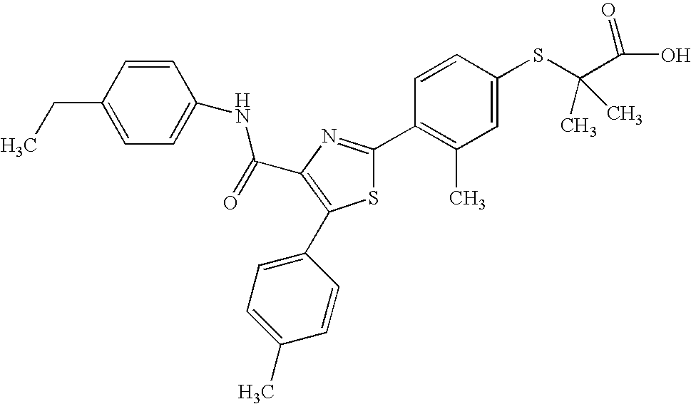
C(C1=C(C2=CC=C(C)C=C2)SC(C2=C(C)C=C(SC(C(O)=O)(C)C)C=C2)=N1)(=O)NC1=CC=C(CC)C=C1
